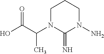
OC(C(N1C(=N)N(N)CCC1)C)=O
